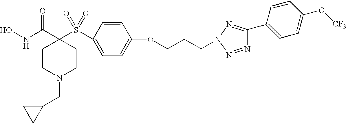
N(C(C1(S(=O)(=O)C2=CC=C(OCCCN3N=C(C4=CC=C(O[CF3])C=C4)N=N3)C=C2)CCN(CC2CC2)CC1)=O)O
